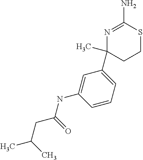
C1(C)(C2=CC=CC(NC(CC(C)C)=O)=C2)N=C(N)SCC1
